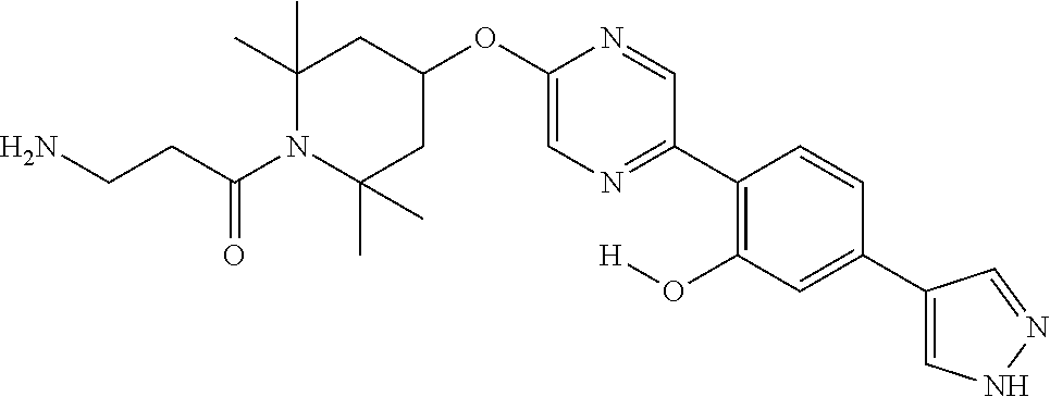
C1(C)(C)CC(OC2=CN=C(C3=C(O[H])C=C(C4=CNN=C4)C=C3)C=N2)CC(C)(C)N1C(CCN)=O
